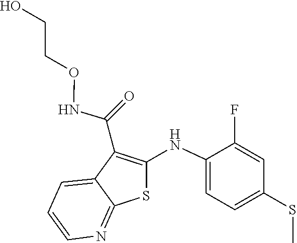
C1(F)=CC(SC)=CC=C1NC1=C(C(NOCCO)=O)C2=CC=CN=C2S1
